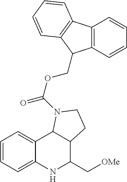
C1=CC=C2C(=C1)C1C(C(C[OMe])N2)CCN1C(OCC1C2=C(C=CC=C2)C2=C1C=CC=C2)=O
